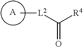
[A].[L2](C)C([R4])=O
